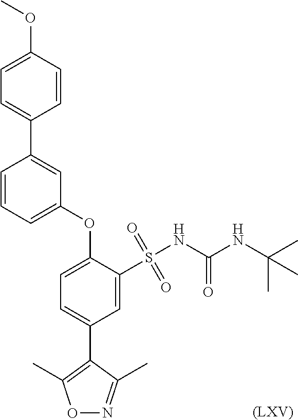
C1(OC)=CC=C(C2=CC(OC3=CC=C(C4=C(C)ON=C4C)C=C3S(NC(NC(C)(C)C)=O)(=O)=O)=CC=C2)C=C1.[(LXV)]
